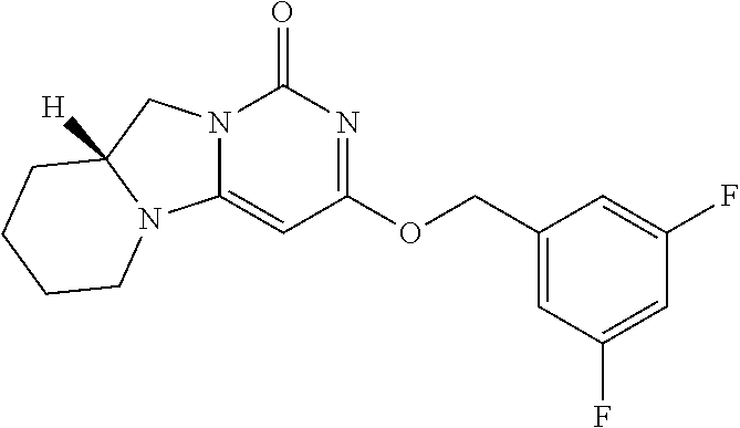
C1=C(F)C=C(COC2=NC(=O)N3C(=C2)N2C([H])(C3)CCCC2)C=C1F
